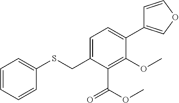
C1=CC=CC(SCC2=CC=C(C3=COC=C3)C(OC)=C2C(=O)OC)=C1
